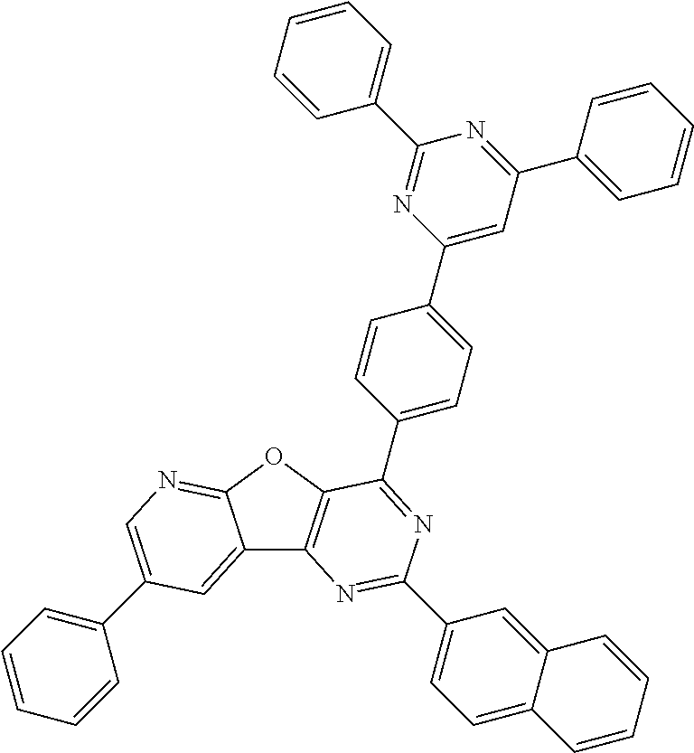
C12=CC(C3=CC=CC=C3)=CN=C1OC1=C2N=C(C2=CC=C3C(=C2)C=CC=C3)N=C1C1=CC=C(C2=CC(C3=CC=CC=C3)=NC(C3=CC=CC=C3)=N2)C=C1
